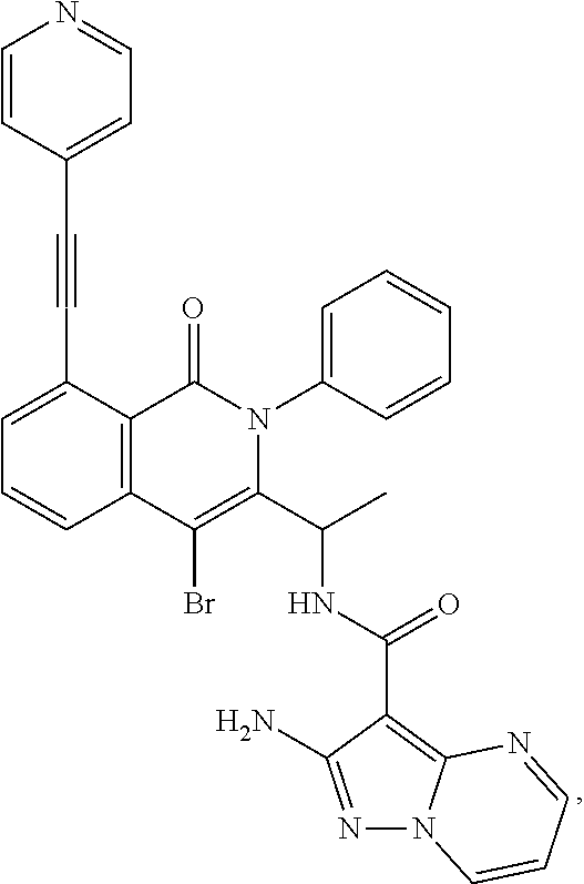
C12=C(C(C#CC3=CC=NC=C3)=CC=C1)C(=O)N(C1=CC=CC=C1)C(C(C)NC(C1=C3N(N=C1N)C=CC=N3)=O)=C2Br
